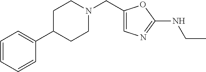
C1(NCC)=NC=C(CN2CCC(C3=CC=CC=C3)CC2)O1
